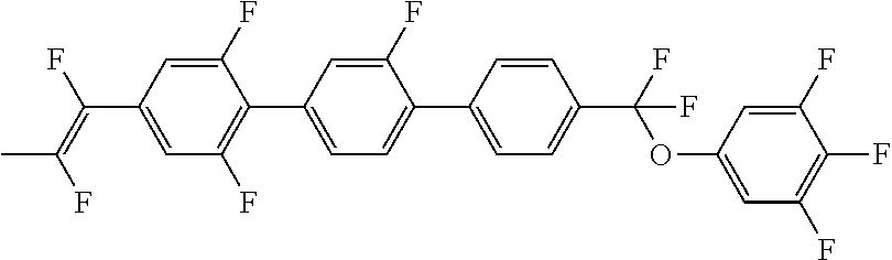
C1=C(F)C(C2=CC=C(C3=CC=C(C(OC4=CC(F)=C(F)C(F)=C4)(F)F)C=C3)C(F)=C2)=C(F)C=C1C(=C(F)C)F
